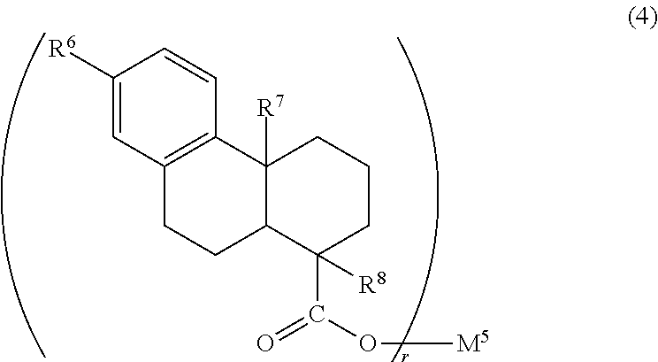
C1([R6])=CC2=C(C=C1)C1([R7])C(CC2)C(C(O[M5])=O)([R8])CCC1
